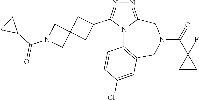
N1=C2N(C(C3CC4(C3)CN(C(C3CC3)=O)C4)=N1)C1=C(CN(C(=O)C3(F)CC3)C2)C=C(Cl)C=C1
